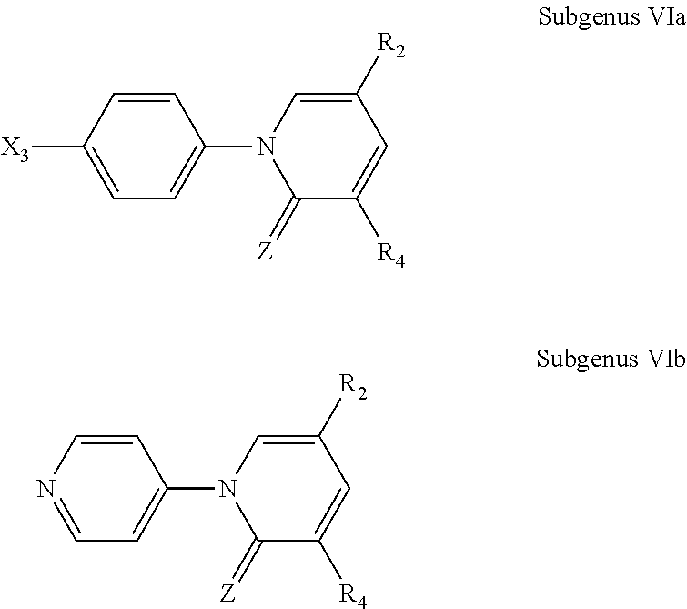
C1=C([X3])C=CC(N2C(=[Z])C([R4])=CC([R2])=C2)=C1.C1=NC=CC(N2C(=[Z])C([R4])=CC([R2])=C2)=C1
